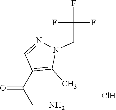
C(=O)(CN)C1=C(C)N(CC(F)(F)F)N=C1.Cl
